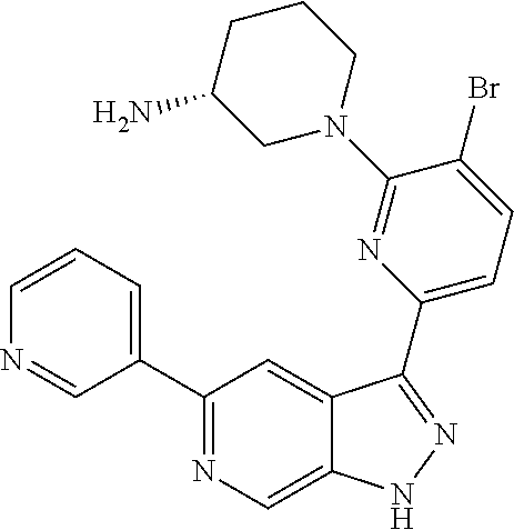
C1(C2=CC=CN=C2)=NC=C2C(=C1)C(C1=CC=C(Br)C(N3CCCC(N)C3)=N1)=NN2
